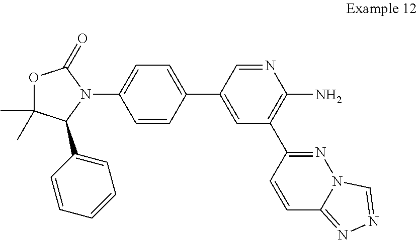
C1=CC(C2=CC(C3=NN4C(=NN=C4)C=C3)=C(N)N=C2)=CC=C1N1C(=O)OC(C)(C)C1C1=CC=CC=C1
